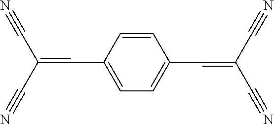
C1=CC(C=C(C#N)C#N)=CC=C1C=C(C#N)C#N
